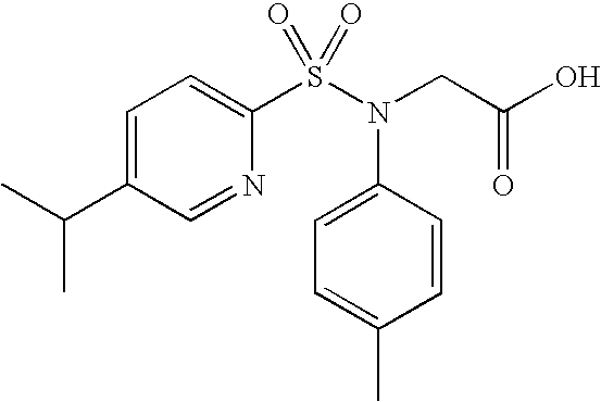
C1=C(C(C)C)C=NC(S(N(CC(O)=O)C2=CC=C(C)C=C2)(=O)=O)=C1
